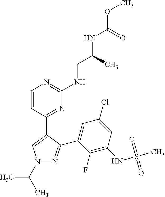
C1=CC(C2=CN(C(C)C)N=C2C2=CC(Cl)=CC(NS(C)(=O)=O)=C2F)=NC(NCC(NC(OC)=O)C)=N1
